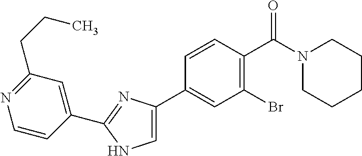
C1(C2=NC(C3=CC(Br)=C(C(N4CCCCC4)=O)C=C3)=CN2)=CC(CCC)=NC=C1
